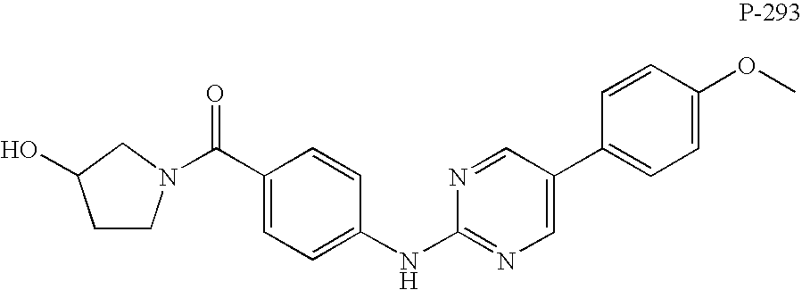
C1=CC(OC)=CC=C1C1=CN=C(NC2=CC=C(C(N3CCC(O)C3)=O)C=C2)N=C1
